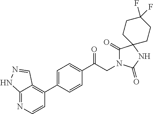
C1(C(CN2C(=O)C3(NC2=O)CCC(F)(F)CC3)=O)=CC=C(C2=C3C(=NC=C2)NN=C3)C=C1
